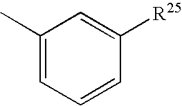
C1(C)=CC=CC([R25])=C1
